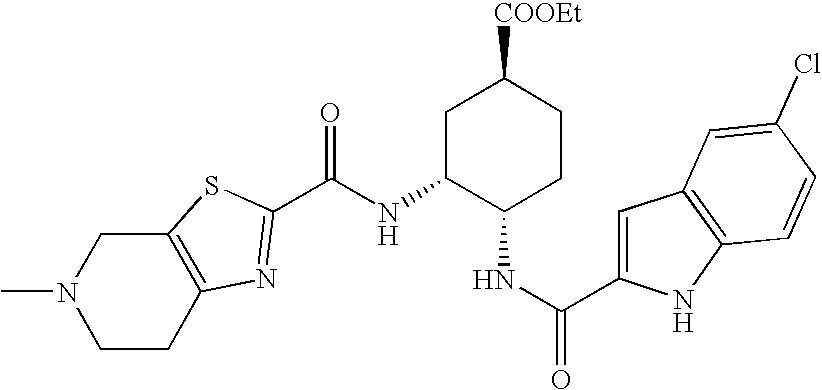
C12=C(CCN(C)C1)N=C(C(NC1C(NC(C3=CC4=C(N3)C=CC(Cl)=C4)=O)CCC([COOEt])C1)=O)S2
